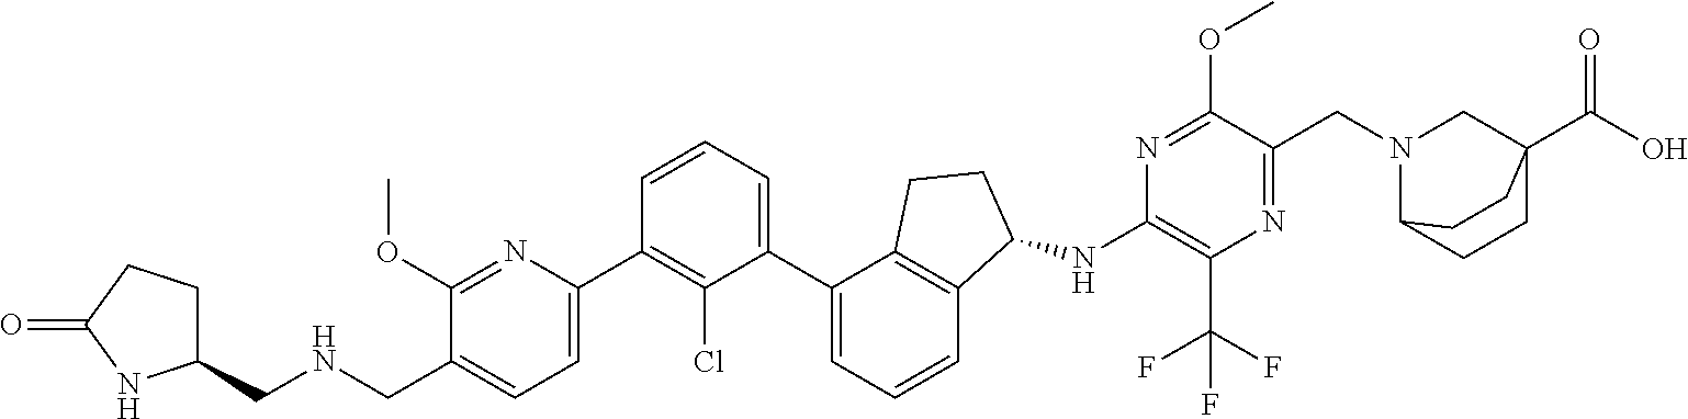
C1(CNCC2=CC=C(C3=C(Cl)C(C4=CC=CC5=C4CCC5NC4=C(C(F)(F)F)N=C(CN5C6CCC(C(O)=O)(C5)CC6)C(OC)=N4)=CC=C3)N=C2OC)CCC(=O)N1
